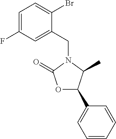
C1=C(F)C=C(CN2C(C)C(C3=CC=CC=C3)OC2=O)C(Br)=C1
